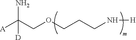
[A]C(COCCCN[H])(N)[D]
